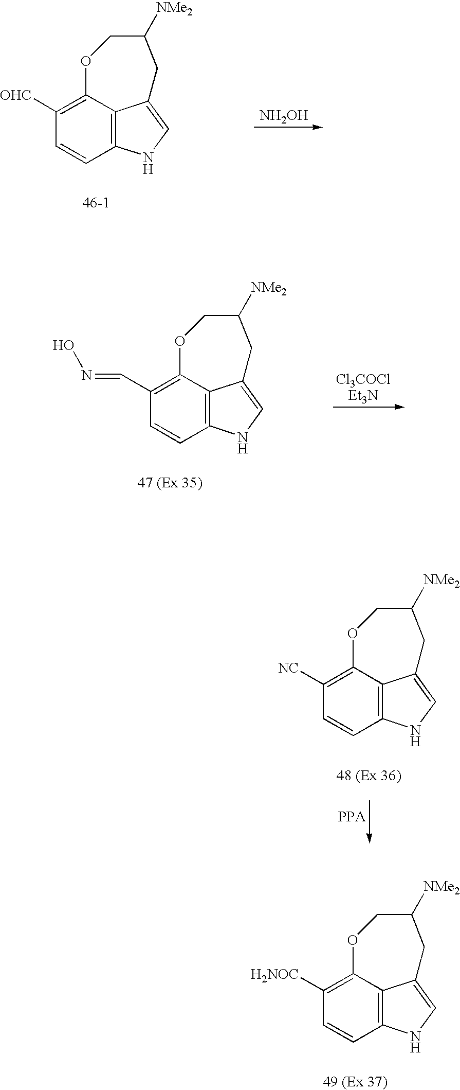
C1([OHC])=C2C3=C(C=C1)NC=C3CC([NMe2])CO2.[NH2OH].C1(C=NO)=C2C3=C(C=C1)NC=C3CC([NMe2])CO2.C1([NC])=C2C3=C(C=C1)NC=C3CC([NMe2])CO2.C1([H2NOC])=C2C3=C(C=C1)NC=C3CC([NMe2])CO2
